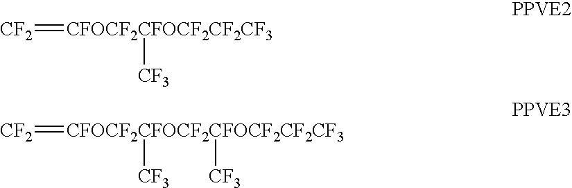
[CF2]=[CFOCF2CFOCF2CF2CF3][CF3].[CF2]=[CFOCF2CFOCF2CFOCF2CF2CF3]([CF3])[CF3]
